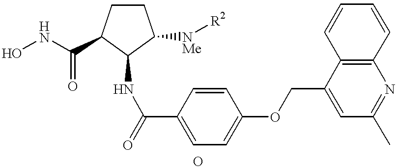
C1(NC(=O)C2=CC=C(OCC3=CC(C)=NC4=C3C=CC=C4)C=C2)C([NMe][R2])CCC1C(NO)=O
